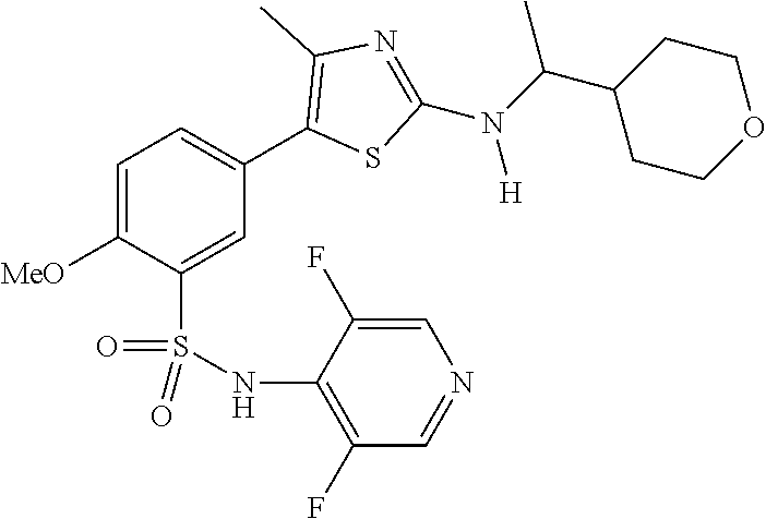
C1=C([MeO])C(S(NC2=C(F)C=NC=C2F)(=O)=O)=CC(C2=C(C)N=C(N(C(C3CCOCC3)C)[H])S2)=C1
